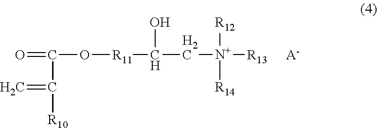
O=C(C(=C)[R10])O[R11]C(C[N+]([R12])([R14])[R13])O.[A-]
